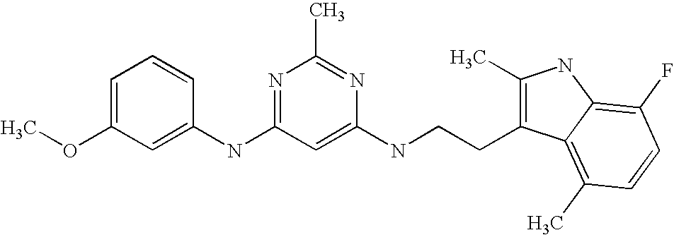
N(C1=NC(C)=NC(NCCC2=C(C)NC3=C(F)C=CC(C)=C23)=C1)C1=CC(OC)=CC=C1
